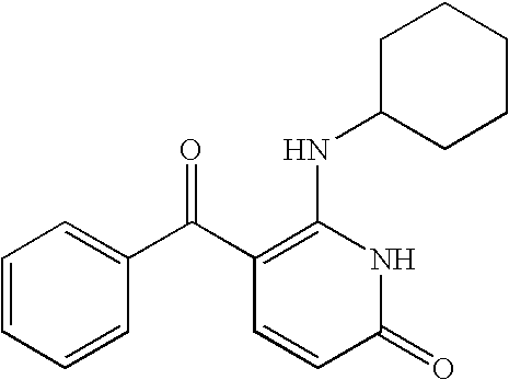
C1(=O)NC(NC2CCCCC2)=C(C(C2=CC=CC=C2)=O)C=C1
